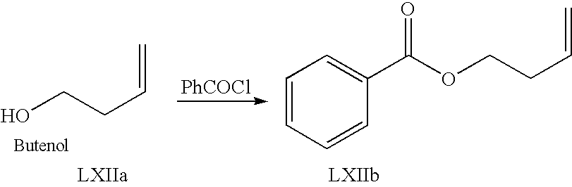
OCCC=C.[PhCOCl].C1=CC=CC(C(OCCC=C)=O)=C1
